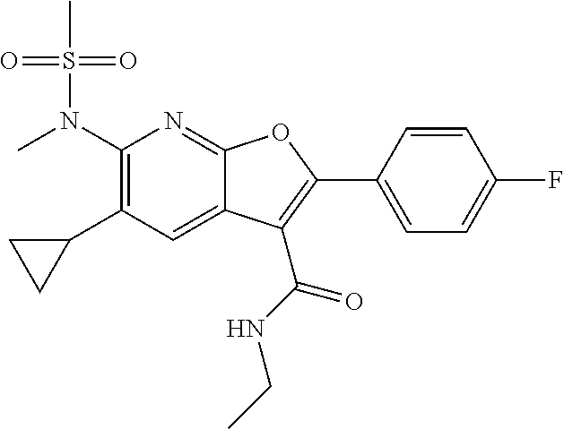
C1(N(C)S(C)(=O)=O)=C(C2CC2)C=C2C(=N1)OC(C1=CC=C(F)C=C1)=C2C(NCC)=O
